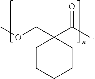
C1CCCCC1(C(C)=O)COC
